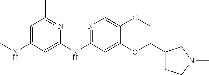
C1=C(NC)C=C(NC2=NC=C(OC)C(OCC3CCN(C)C3)=C2)N=C1C
